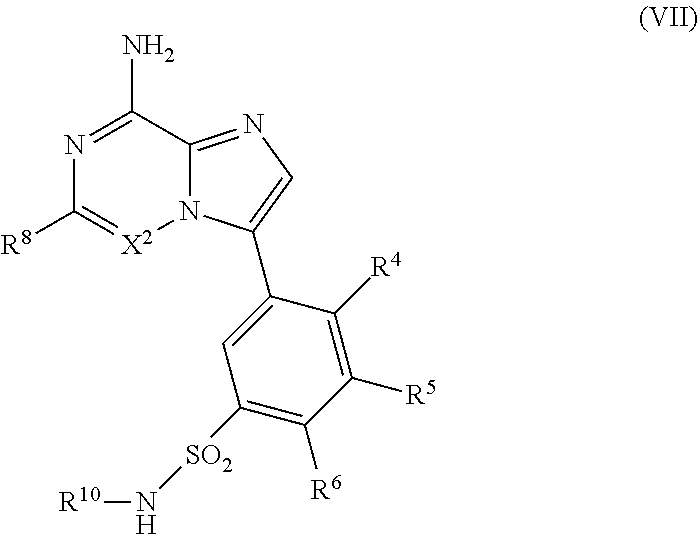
N1=C(N)C2=NC=C(C3=CC([SO2]N[R10])=C([R6])C([R5])=C3[R4])N2[X2]=C1[R8]
